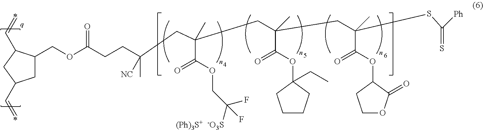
C(OC(CCC(CC(C(OCC(F)([(Ph)3S+  -O3S])F)=O)(C)CC(CC(SC(=S)[Ph])(C(=O)OC1C(=O)OCC1)C)(C(OC1(CC)CCCC1)=O)C)(C)[NC])=O)C1CC(C=C)CC1C=C
